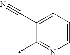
C1=C(C#N)C(C)=NC=C1
